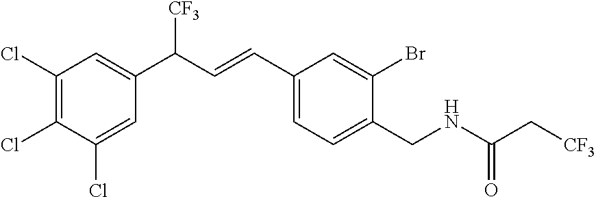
C1(Cl)=C(Cl)C(Cl)=CC(C(C=CC2=CC=C(CNC(C[CF3])=O)C(Br)=C2)[CF3])=C1
